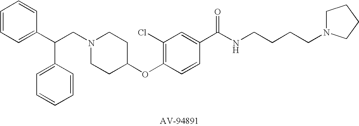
C(CN1CCC(OC2=C(Cl)C=C(C(NCCCCN3CCCC3)=O)C=C2)CC1)(C1=CC=CC=C1)C1=CC=CC=C1
